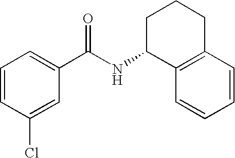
C1=CC(Cl)=CC(C(NC2C3=C(CCC2)C=CC=C3)=O)=C1
